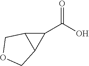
OC(C1C2C1COC2)=O
